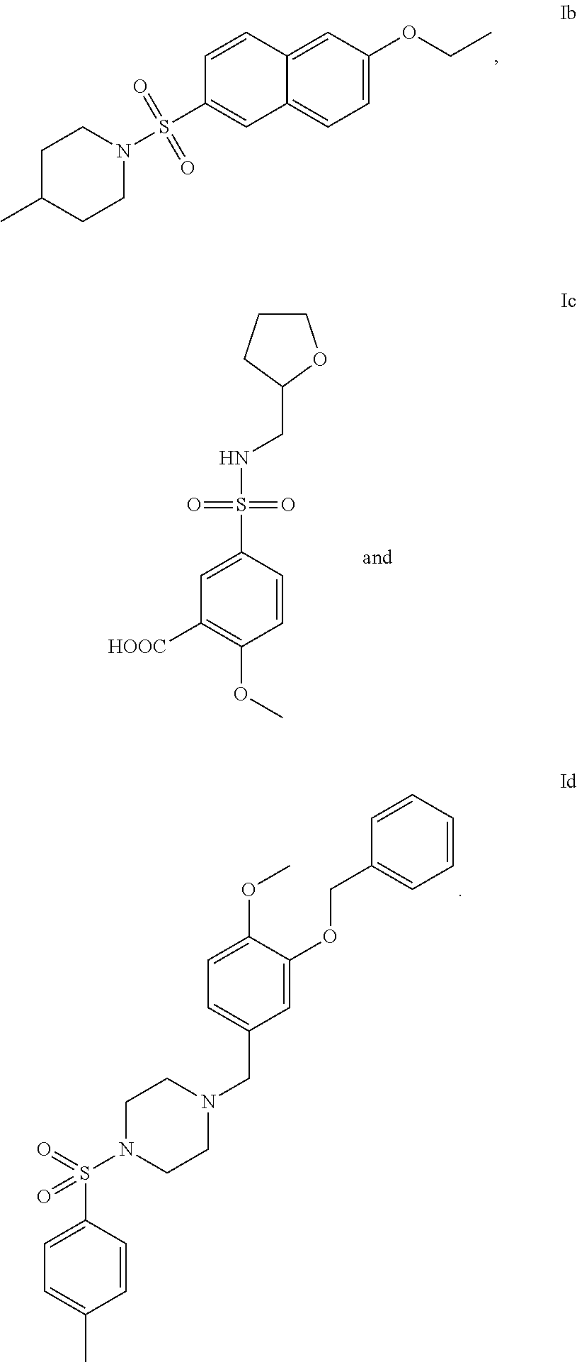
C1C(C)CCN(S(C2=CC3=CC=C(OCC)C=C3C=C2)(=O)=O)C1.C1=CC(S(=O)(=O)NCC2CCCO2)=CC([HOOC])=C1OC.C1=CC(S(N2CCN(CC3=CC=C(OC)C(OCC4=CC=CC=C4)=C3)CC2)(=O)=O)=CC=C1C
